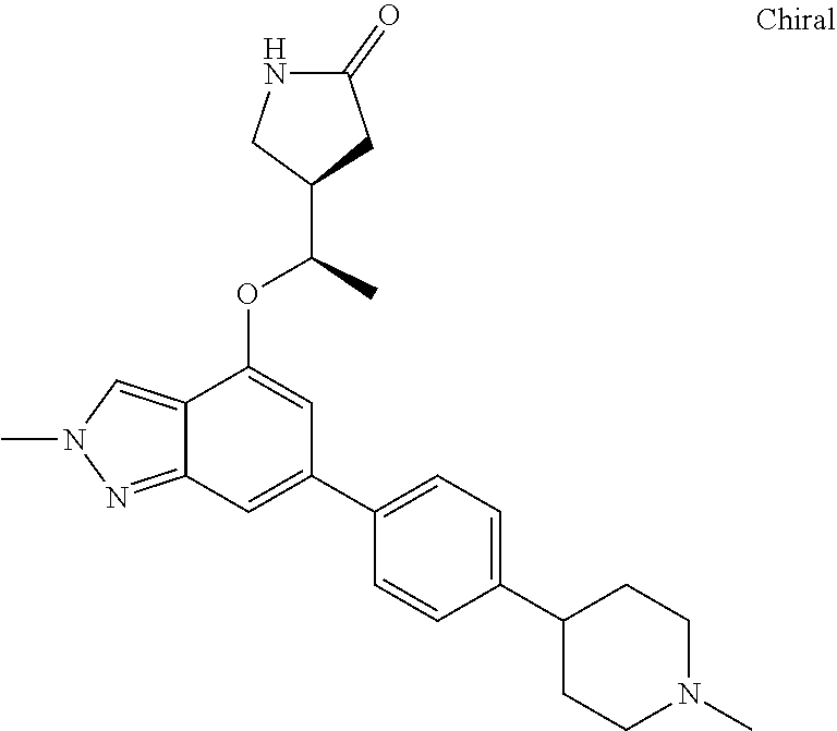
C12=NN(C)C=C1C(OC(C)C1CC(=O)NC1)=CC(C1=CC=C(C3CCN(C)CC3)C=C1)=C2
